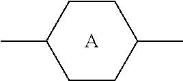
C1CC(C)CCC1C.[A]
